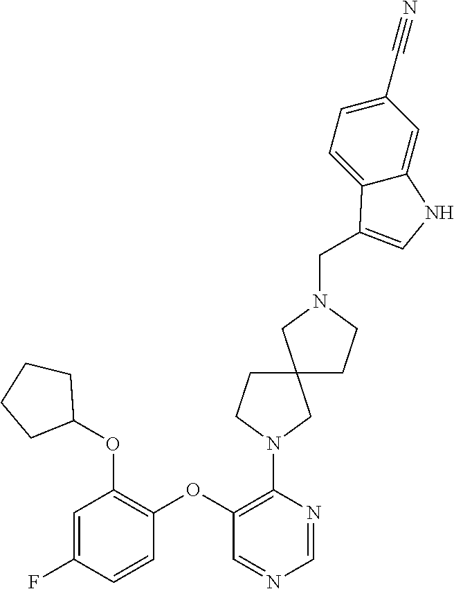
C1(OC2=C(OC3CCCC3)C=C(F)C=C2)=C(N2CCC3(C2)CCN(CC2=CNC4=CC(C#N)=CC=C42)C3)N=CN=C1
